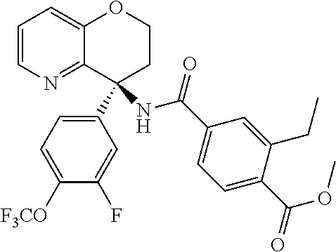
C1=CN=C2C(=C1)OCCC2(NC(C1=CC=C(C(OC)=O)C(CC)=C1)=O)C1=CC=C([F3CO])C(F)=C1
